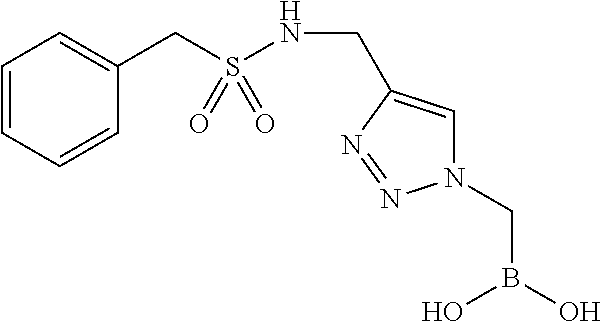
C(S(NCC1=CN(CB(O)O)N=N1)(=O)=O)C1=CC=CC=C1
